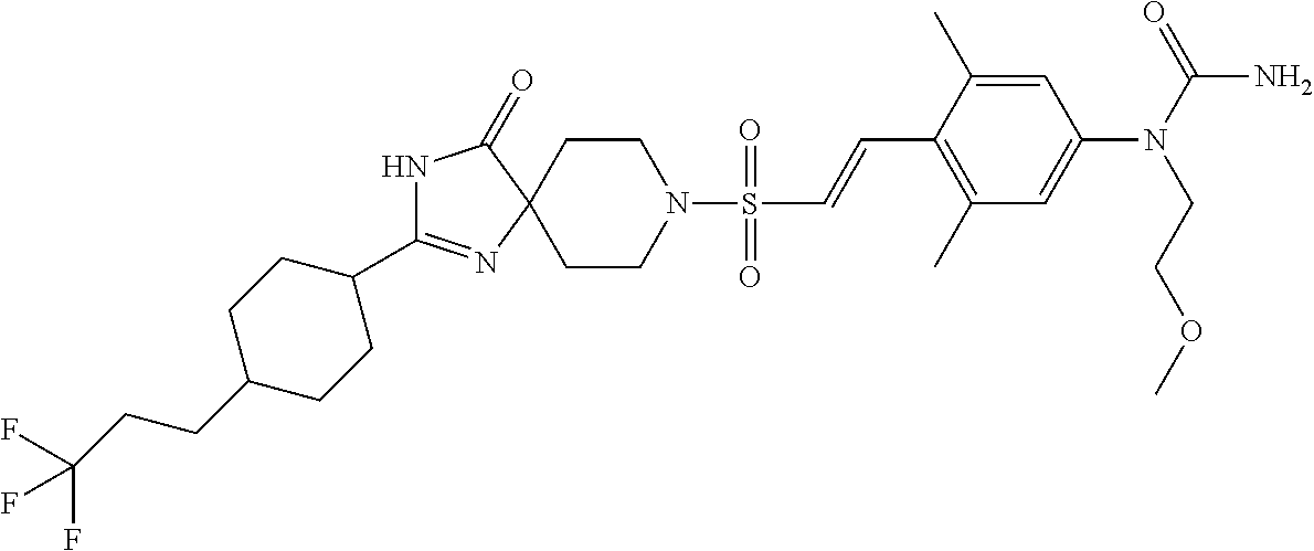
N1C(C2CCC(CCC(F)(F)F)CC2)=NC2(C1=O)CCN(S(C=CC1=C(C)C=C(N(C(=O)N)CCOC)C=C1C)(=O)=O)CC2
